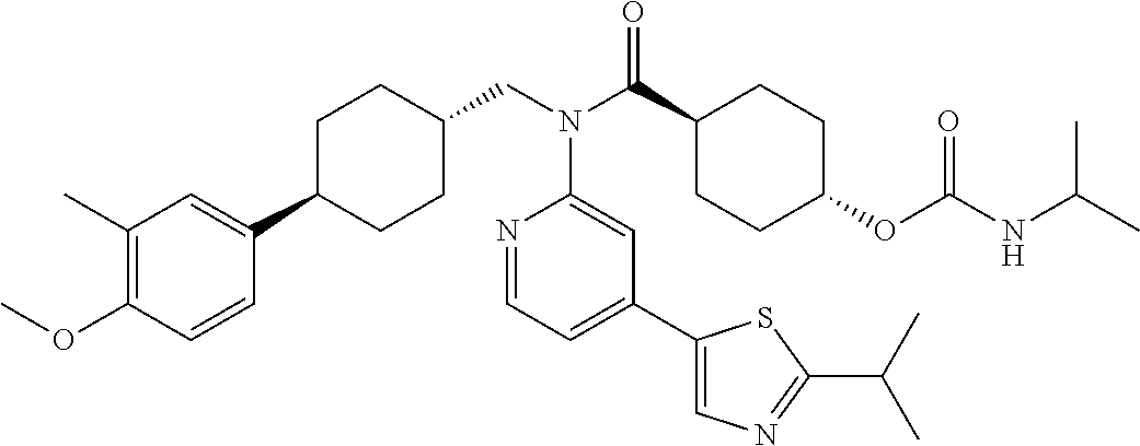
C1(C)=C(OC)C=CC(C2CCC(CN(C(C3CCC(OC(NC(C)C)=O)CC3)=O)C3=CC(C4=CN=C(C(C)C)S4)=CC=N3)CC2)=C1
